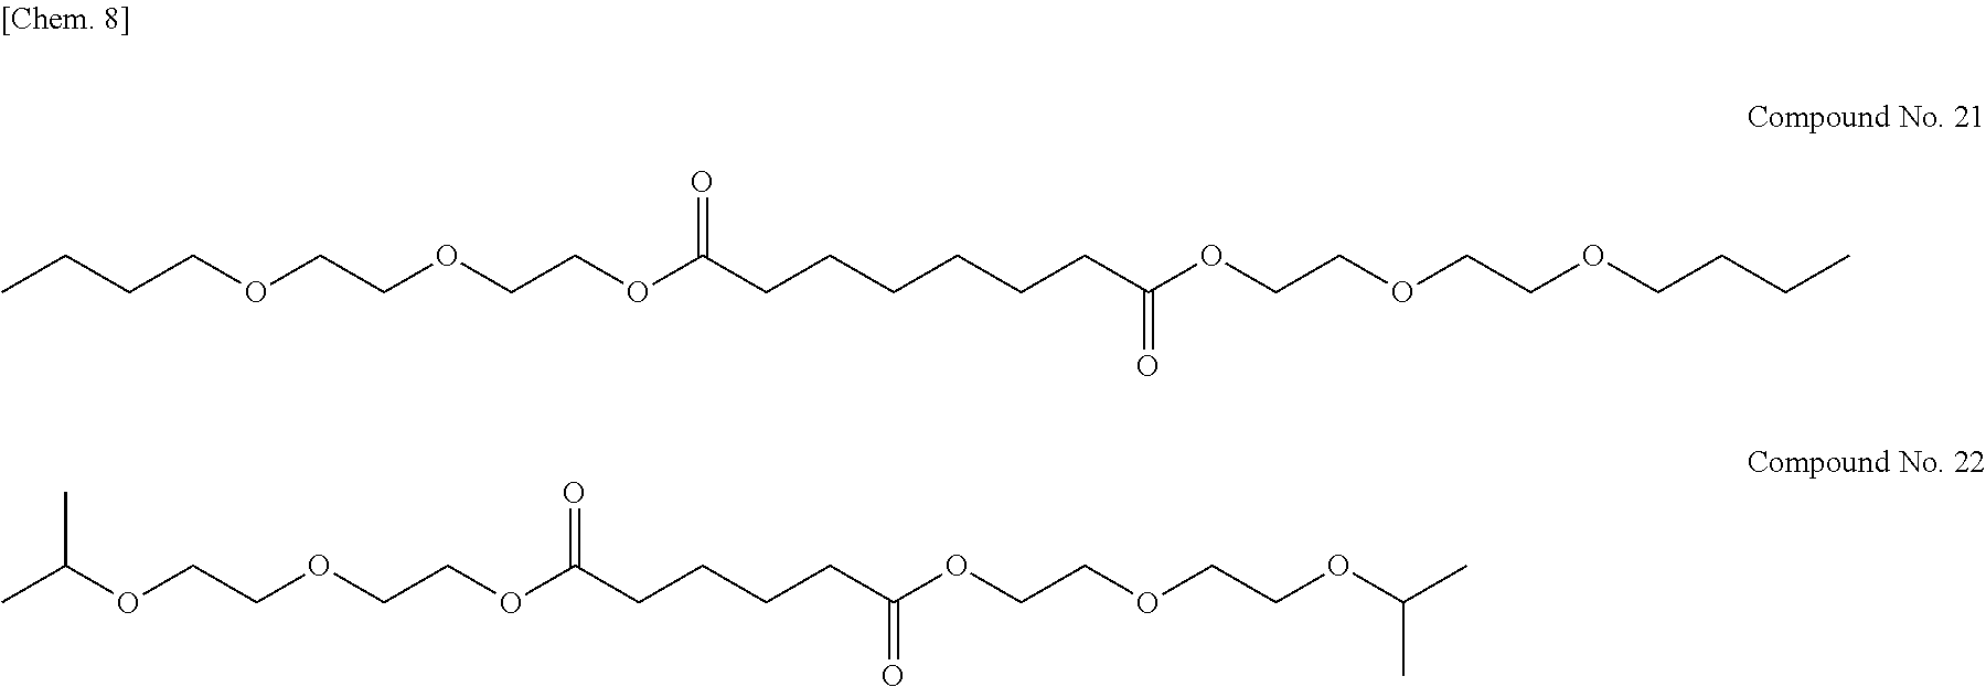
C(COCCOC(CCCCCCC(OCCOCCOCCCC)=O)=O)OCCCC.C(COCCOC(CCCCC(OCCOCCOC(C)C)=O)=O)OC(C)C
